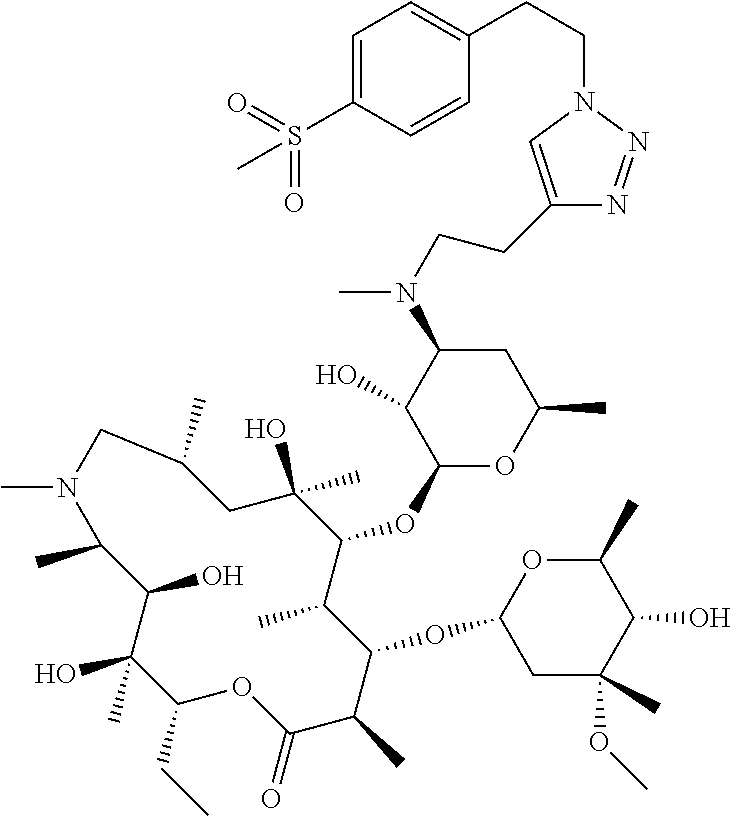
C1(CC)C(C)(O)C(O)C(C)N(C)CC(C)CC(O)(C)C(OC2OC(C)CC(N(C)CCC3=CN(CCC4=CC=C(S(=O)(=O)C)C=C4)N=N3)C2O)C(C)C(OC2CC(C)(OC)C(O)C(C)O2)C(C)C(=O)O1
